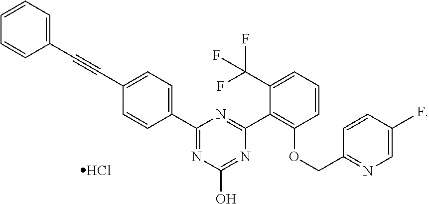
C1(C#CC2=CC=C(C3=NC(O)=NC(C4=C(OCC5=NC=C(F)C=C5)C=CC=C4C(F)(F)F)=N3)C=C2)=CC=CC=C1.Cl
